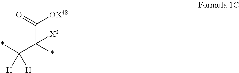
*C(C(*)([X3])C(=O)[OX48])([H])[H]
